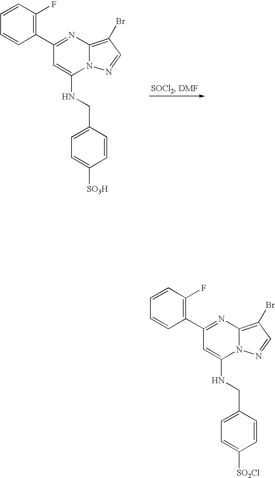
C1=CC(F)=C(C2=NC3=C(Br)C=NN3C(NCC3=CC=C([SO3H])C=C3)=C2)C=C1.C1=CC(F)=C(C2=NC3=C(Br)C=NN3C(NCC3=CC=C([SO2Cl])C=C3)=C2)C=C1
